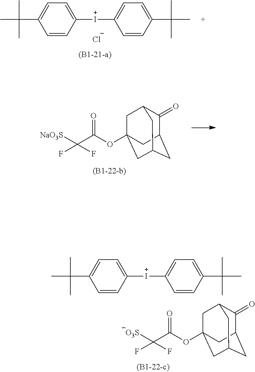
C1=CC([I+]C2=CC=C(C(C)(C)C)C=C2)=CC=C1C(C)(C)C.O(C(=O)C([O3S])(F)F)C12CC3C(=O)C(CC(C1)C3)C2.C1=CC([I+]C2=CC=C(C(C)(C)C)C=C2)=CC=C1C(C)(C)C.[Cl-].O(C(=O)C([NaO3S])(F)F)C12CC3C(=O)C(CC(C1)C3)C2
